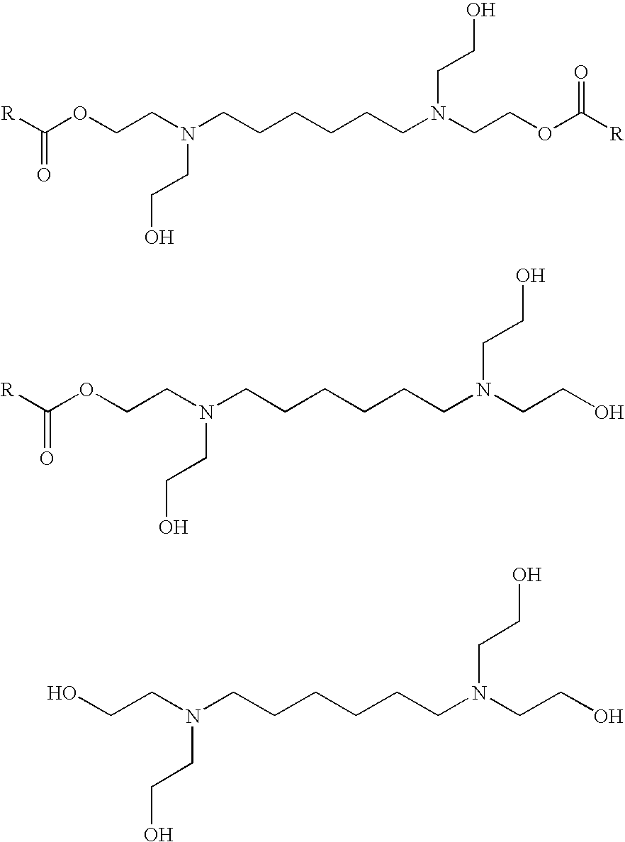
O(CCN(CCCCCCN(CCOC(=O)[R])CCO)CCO)C(=O)[R].O(CCN(CCCCCCN(CCO)CCO)CCO)C(=O)[R].OCCN(CCCCCCN(CCO)CCO)CCO
